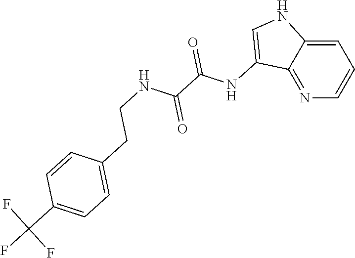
N1=C2C(=CC=C1)NC=C2NC(C(NCCC1=CC=C(C(F)(F)F)C=C1)=O)=O
